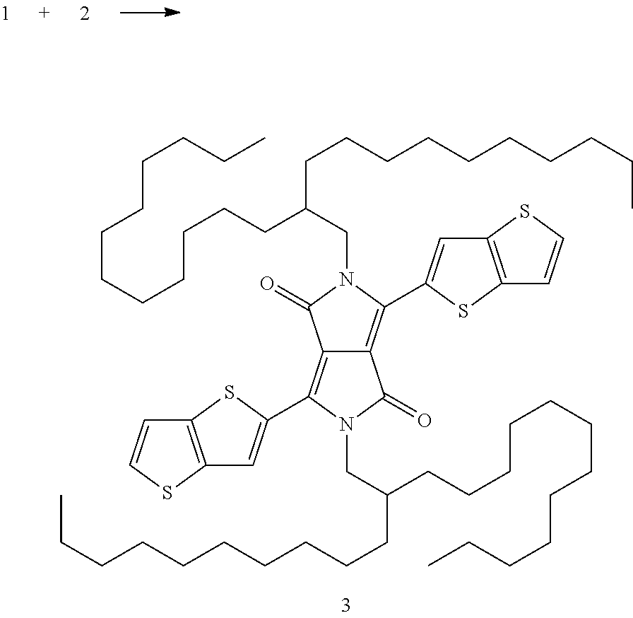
C(CCC)CCCCCCCCC(CN1C(=O)C2=C(C3=CC4=C(S3)C=CS4)N(CC(CCCCCCCCCCCC)CCCCCCCCCC)C(=O)C2=C1C1=CC2=C(S1)C=CS2)CCCCCCCCCC
